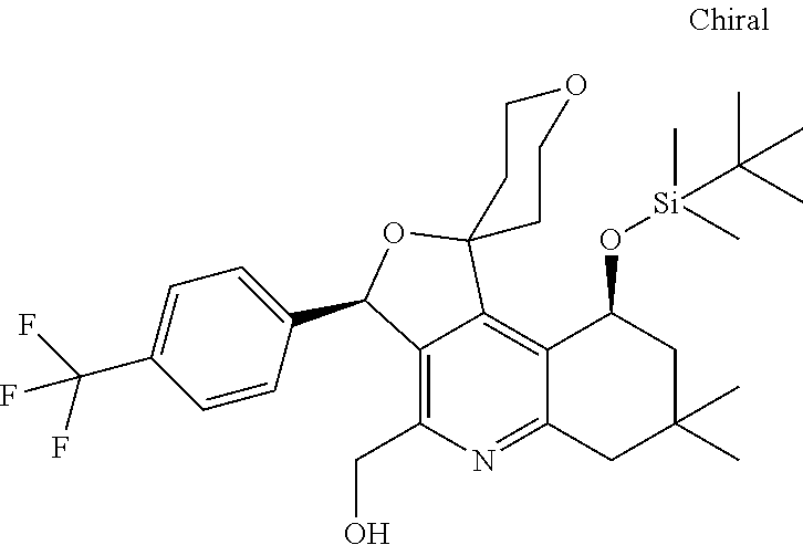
C12=C(CO)N=C3C(=C1C1(OC2C2=CC=C(C(F)(F)F)C=C2)CCOCC1)C(O[Si](C)(C)C(C)(C)C)CC(C)(C)C3
